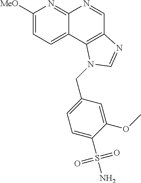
C1([MeO])=CC=C2C(=N1)N=CC1=C2N(CC2=CC=C(S(N)(=O)=O)C(OC)=C2)C=N1
